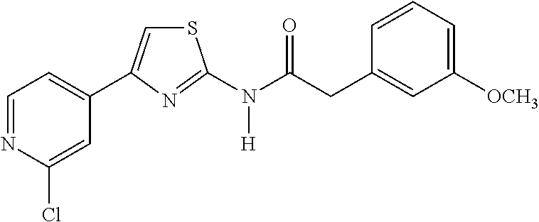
C1=NC(Cl)=CC(C2=CSC(N(C(CC3=CC([OCH3])=CC=C3)=O)[H])=N2)=C1
